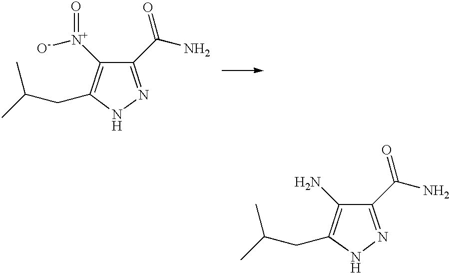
N1N=C(C(=O)N)C([N+]([O-])=O)=C1CC(C)C.N1N=C(C(=O)N)C(N)=C1CC(C)C
